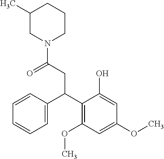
C1=CC(C(C2=C(OC)C=C(OC)C=C2O)CC(=O)N2CCCC(C)C2)=CC=C1
